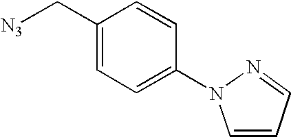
C1(C[N3])=CC=C(N2C=CC=N2)C=C1
